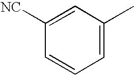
C1=C(C)C=C([NC])C=C1
